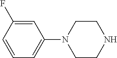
C1=CC(F)=CC(N2CCNCC2)=C1
